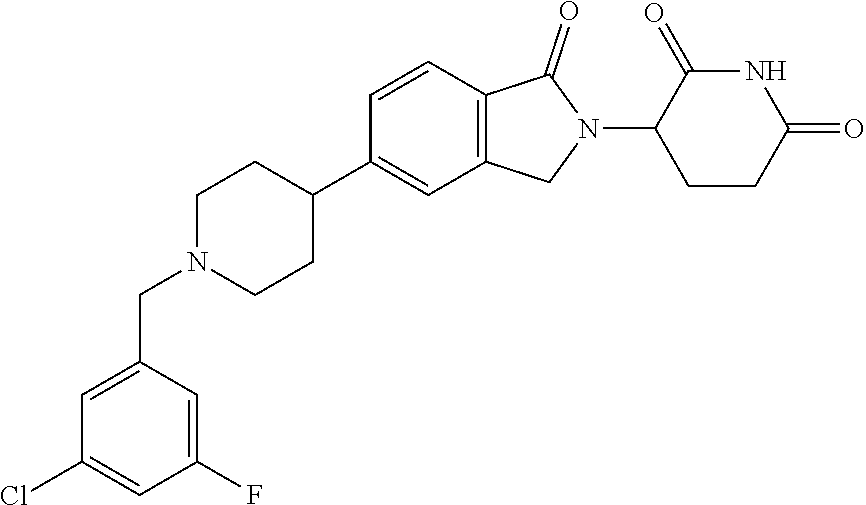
C1N(CC2=CC(Cl)=CC(F)=C2)CCC(C2=CC3=C(C=C2)C(=O)N(C2CCC(=O)NC2=O)C3)C1
